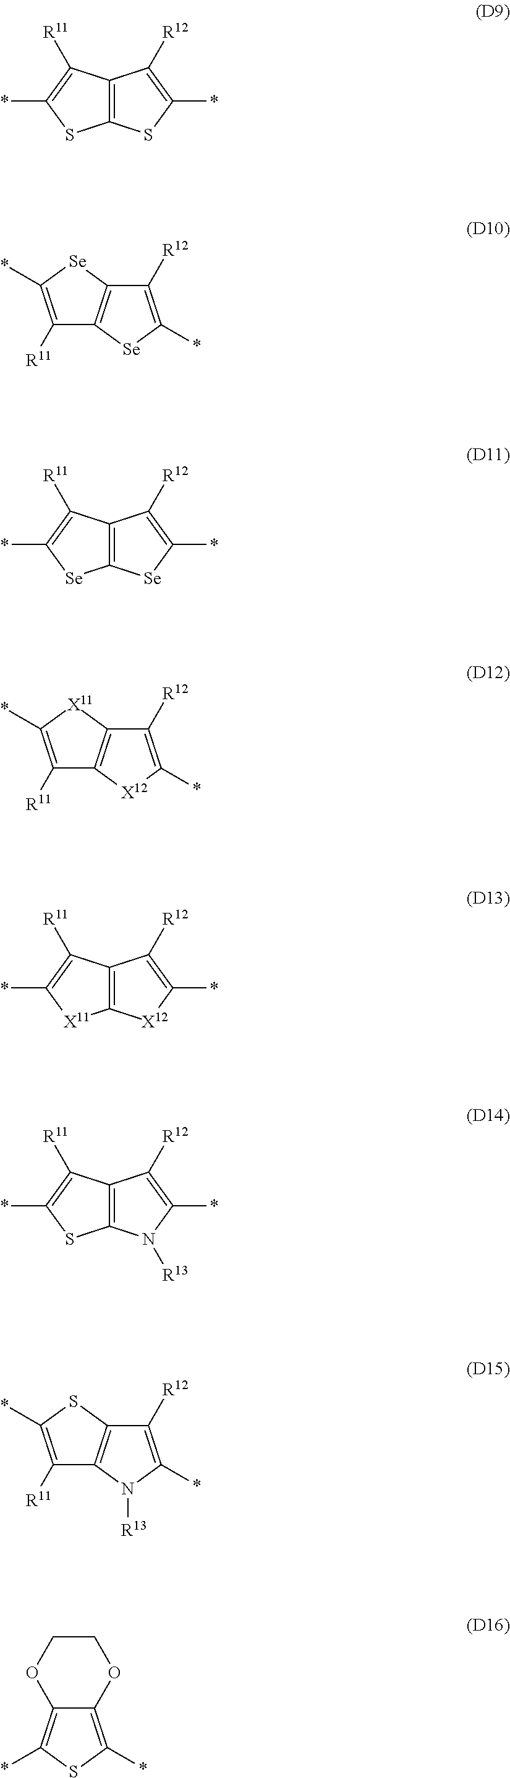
C1([R12])=C(*)[Se]C2=C1[Se]C(*)=C2[R11].C12=C(SC(*)=C1[R12])SC(*)=C2[R11].C12=C([Se]C(*)=C1[R12])[Se]C(*)=C2[R11].C1([R12])=C(*)[X12]C2=C1[X11]C(*)=C2[R11].C12=C([X12]C(*)=C1[R12])[X11]C(*)=C2[R11].C12=C(N([R13])C(*)=C1[R12])SC(*)=C2[R11].C1([R12])=C(*)N([R13])C2=C1SC(*)=C2[R11].C1COC2=C(*)SC(*)=C2O1
